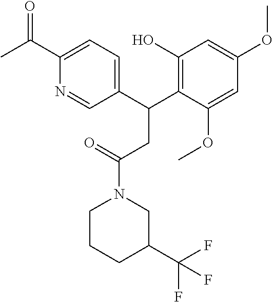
C1(C(C2=C(O)C=C(OC)C=C2OC)CC(N2CC(C(F)(F)F)CCC2)=O)=CC=C(C(=O)C)N=C1
